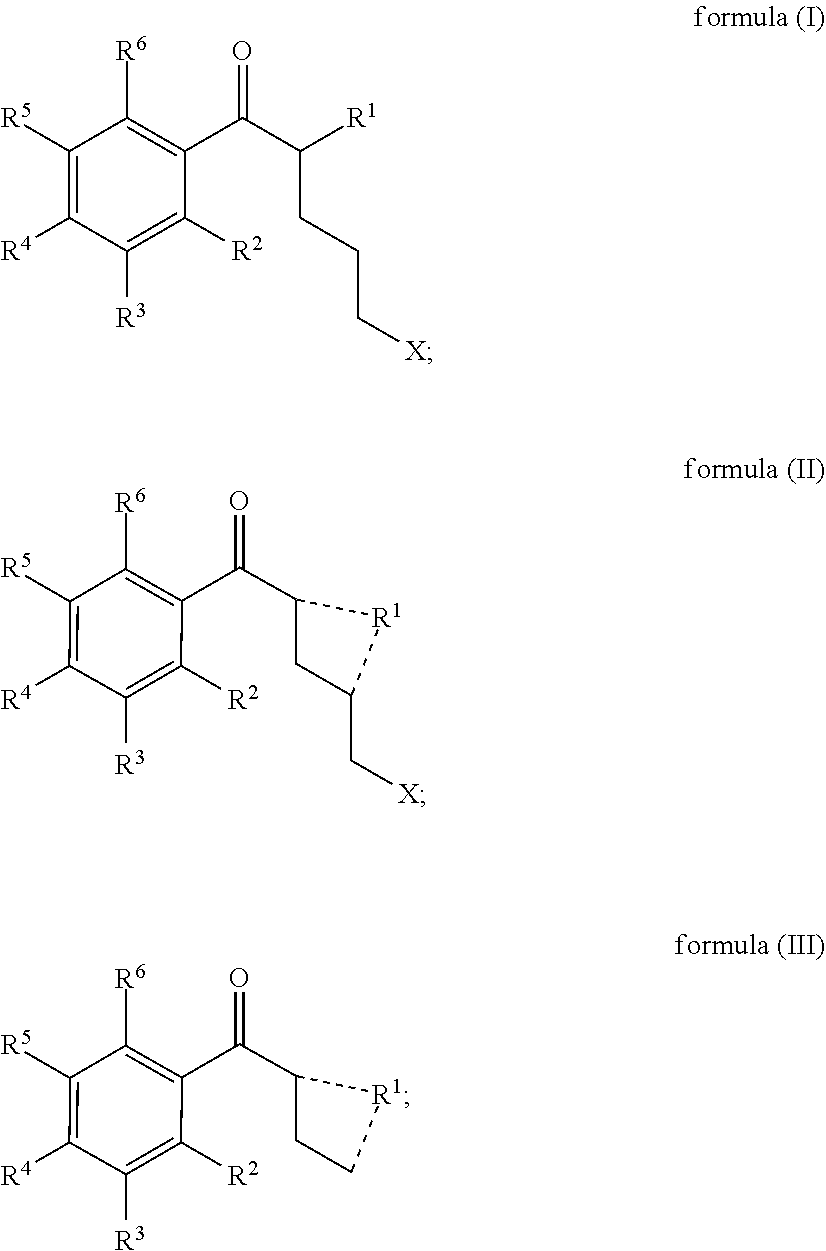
C(CC[X])C(C(C1=C([R6])C([R5])=C([R4])C([R3])=C1[R2])=O)[R1].C1C(C[X])[R1]C1C(C1=C([R6])C([R5])=C([R4])C([R3])=C1[R2])=O.C1C[R1]C1C(C1=C([R6])C([R5])=C([R4])C([R3])=C1[R2])=O
